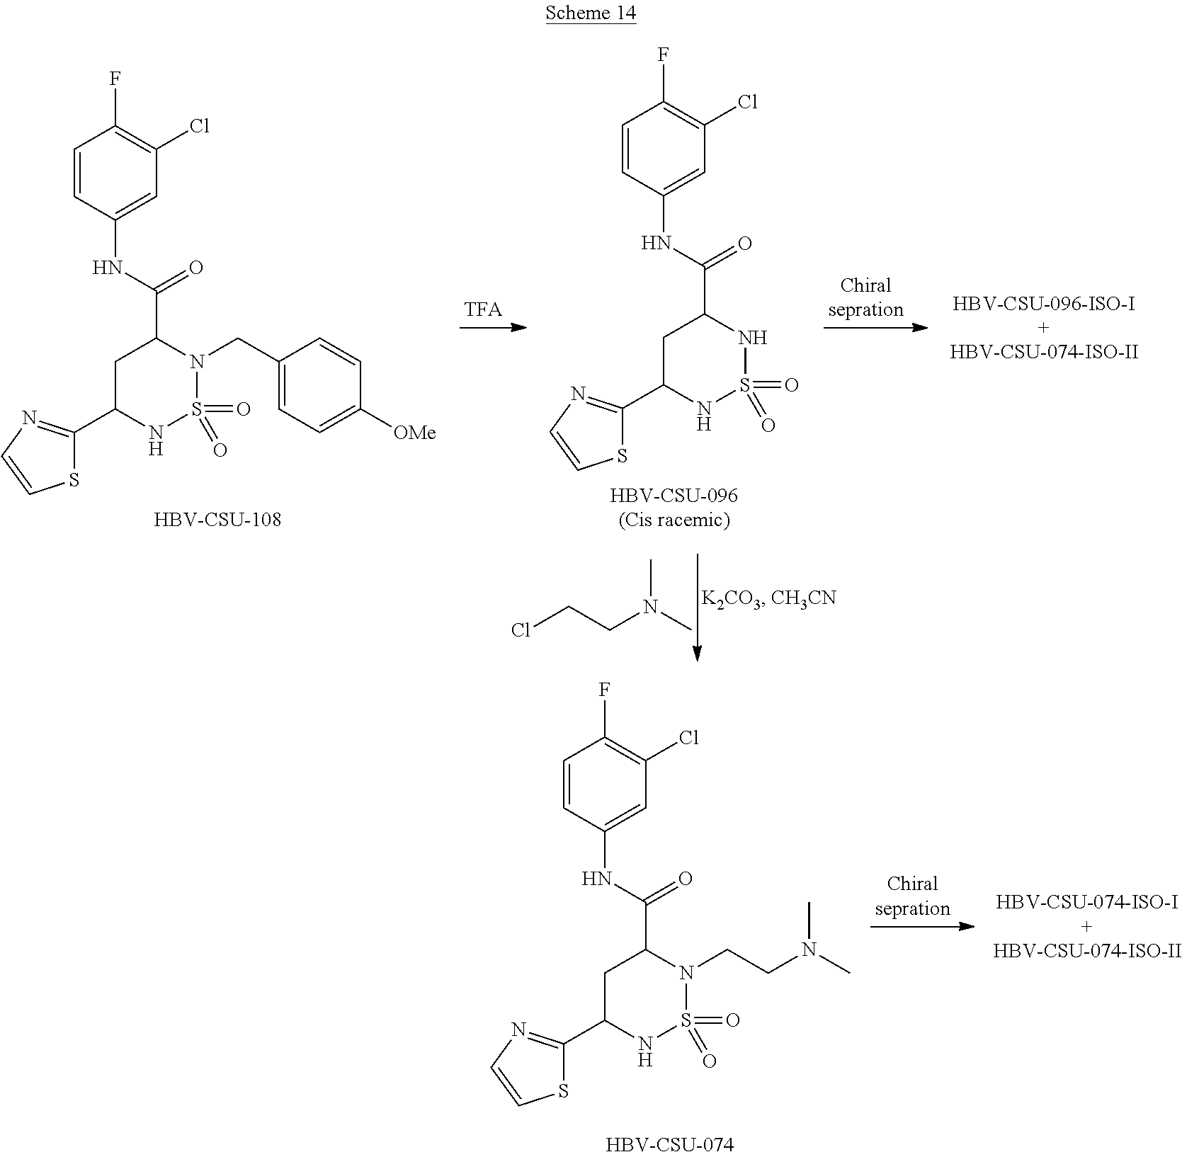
S1C(C2NS(=O)(=O)N(CC3=CC=C([OMe])C=C3)C(C(NC3=CC(Cl)=C(F)C=C3)=O)C2)=NC=C1.[HBV-CSU-108].S1C(C2NS(=O)(=O)NC(C(NC3=CC(Cl)=C(F)C=C3)=O)C2)=NC=C1.[HBV-CSU-096(Cis racemic)].ClCCN(C)C.S1C(C2NS(=O)(=O)N(CCN(C)C)C(C(NC3=CC(Cl)=C(F)C=C3)=O)C2)=NC=C1.[HBV-CSU-074]
